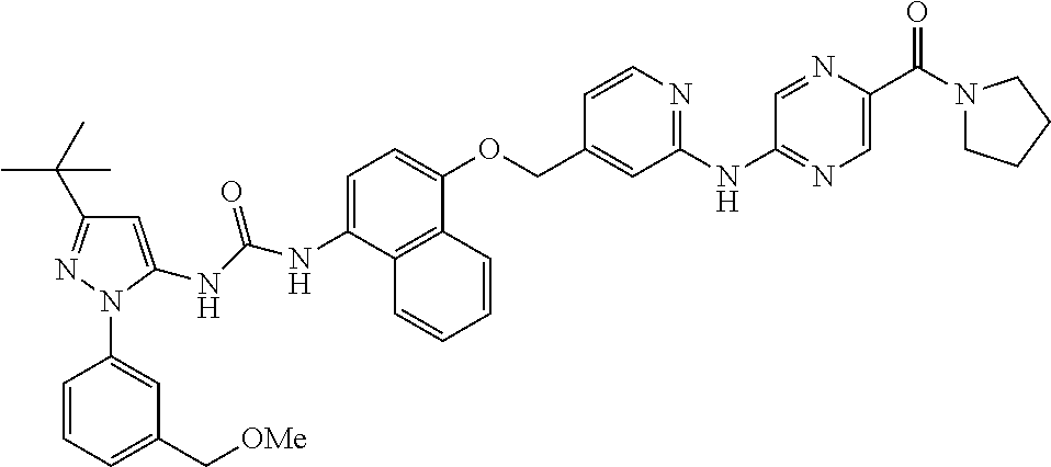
N(C1=CC=C(OCC2=CC(NC3=NC=C(C(=O)N4CCCC4)N=C3)=NC=C2)C2=C1C=CC=C2)C(NC1=CC(C(C)(C)C)=NN1C1=CC(C[OMe])=CC=C1)=O
